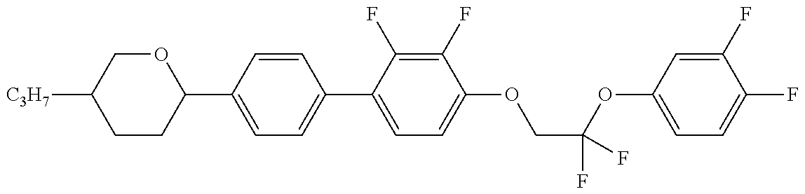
C1(C2=CC=C(C3=CC=C(OCC(OC4=CC=C(F)C(F)=C4)(F)F)C(F)=C3F)C=C2)OCC([C3H7])CC1
